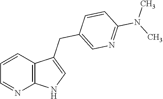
C1=CC2=C(N=C1)NC=C2CC1=CN=C(N(C)C)C=C1
